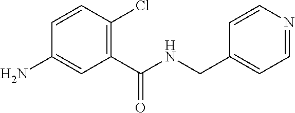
C1(C(NCC2=CC=NC=C2)=O)=C(Cl)C=CC(N)=C1
